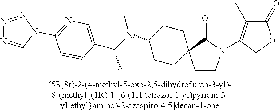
C(N(C1CCC2(CC1)CCN(C1=C(C)C(=O)OC1)C2=O)C)(C1=CN=C(N2C=NN=N2)C=C1)C
